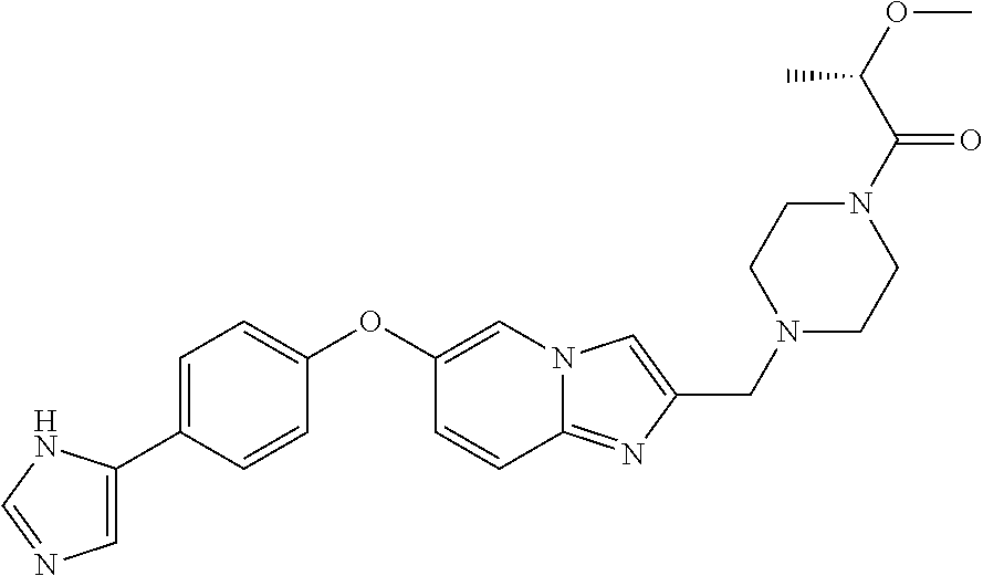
C1=C(C2=CC=C(OC3=CN4C(=NC(CN5CCN(C(C(OC)C)=O)CC5)=C4)C=C3)C=C2)NC=N1
